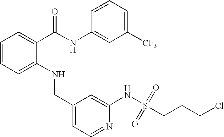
C1=C(NCC2=CC=NC(NS(CCCCl)(=O)=O)=C2)C(C(NC2=CC([CF3])=CC=C2)=O)=CC=C1
